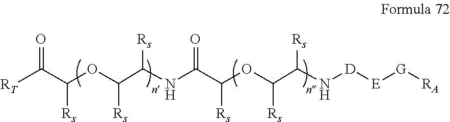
[RT]C(C(OC(C(NC(C(OC(C(N[D][E][G][RA])[Rs])[Rs])[Rs])=O)[Rs])[Rs])[Rs])=O
